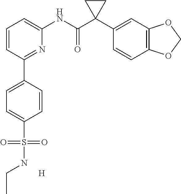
[H].C1=CC(C2=CC=C(S(=O)(=O)NCC)C=C2)=NC(NC(C2(C3=CC4=C(C=C3)OCO4)CC2)=O)=C1
